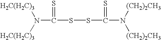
N(C(SSC(N([(CH2)2CH3])[(CH2)2CH3])=S)=S)([H2C(H2C)3])[H2C(H2C)3]
